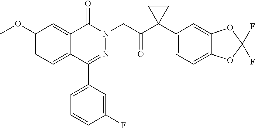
C1(OC)=CC=C2C(=C1)C(=O)N(CC(=O)C1(C3=CC=C4C(=C3)OC(F)(F)O4)CC1)N=C2C1=CC=CC(F)=C1
